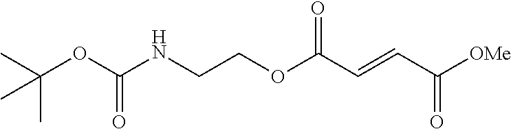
[OMe]C(C=CC(OCCNC(OC(C)(C)C)=O)=O)=O
